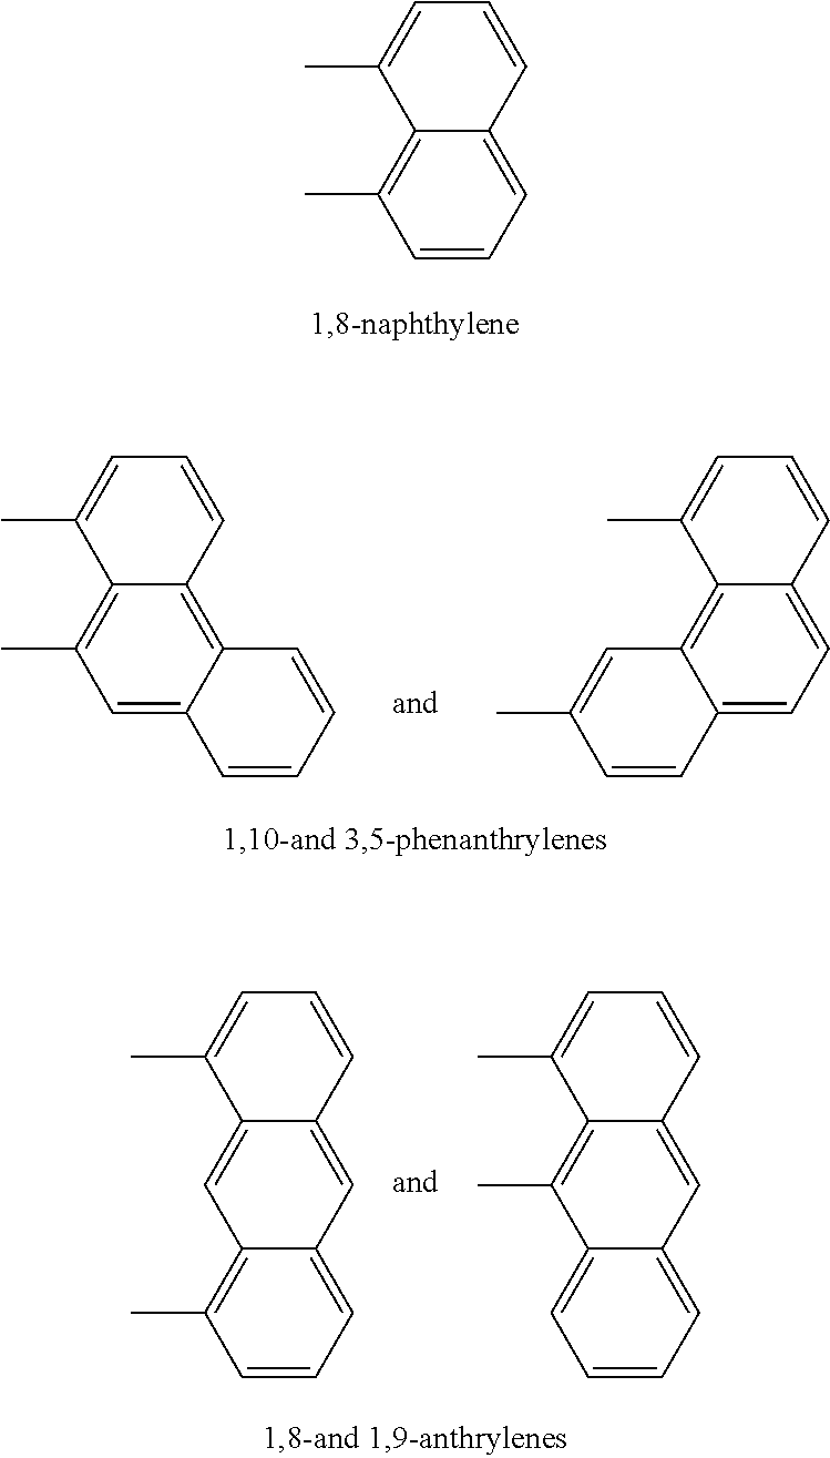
C12=C(C)C=CC=C1C=CC=C2C.C12=C(C)C=C3C(=C1C=CC=C2C)C=CC=C3.C12=CC=C3C(=C1C(C)=CC=C2)C=C(C)C=C3.C12=C(C)C=CC=C1C=C1C(=C2)C(C)=CC=C1.C12=CC=CC=C1C=C1C(=C2C)C(C)=CC=C1
